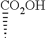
[CO2OH]C
